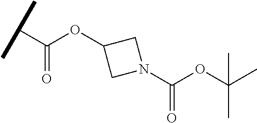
C(=O)(C(C)C)OC1CN(C(OC(C)(C)C)=O)C1
